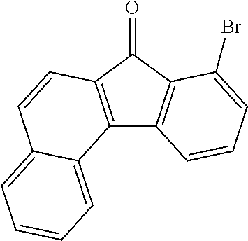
C12=C(C(=O)C3=C1C=CC=C3Br)C=CC1=CC=CC=C21
